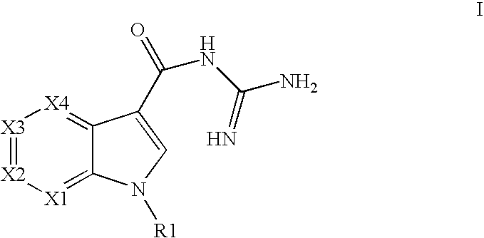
[X3]1=[X2][X1]=C2C(=[X4]1)C(C(NC(N)=N)=O)=CN2[R1]
